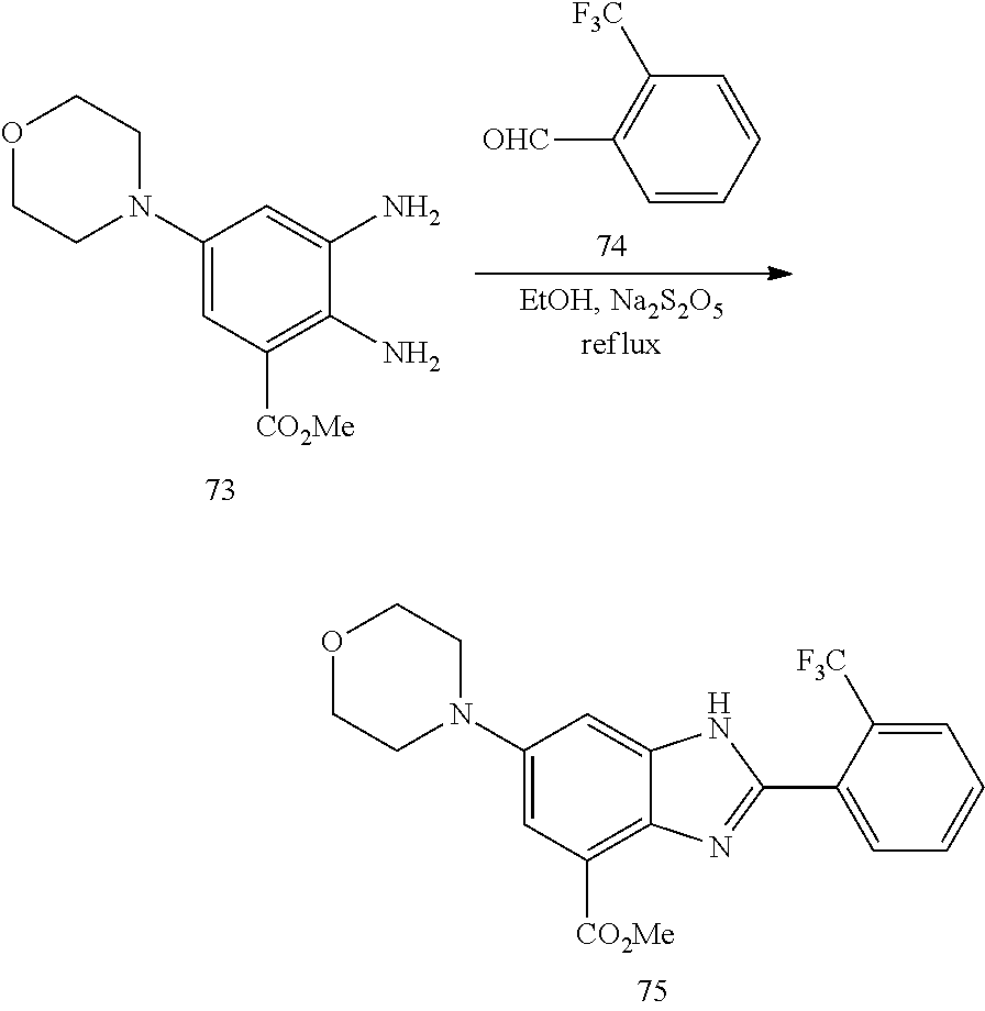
C1(N2CCOCC2)=CC([CO2Me])=C2C(=C1)NC(C1=CC=CC=C1[F3C])=N2.C1(N2CCOCC2)=CC([CO2Me])=C(N)C(N)=C1.C1=CC=CC([F3C])=C1[OHC]
